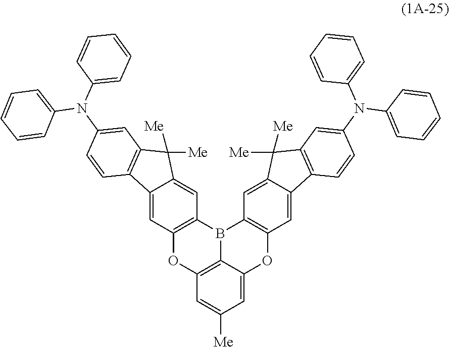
C12=C3C=C([Me])C=C1OC1=C(B2C2=C(O3)C=C3C(=C2)C([Me])([Me])C2=C3C=CC(N(C3=CC=CC=C3)C3=CC=CC=C3)=C2)C=C2C(=C1)C1=C(C2([Me])[Me])C=C(N(C2=CC=CC=C2)C2=CC=CC=C2)C=C1
